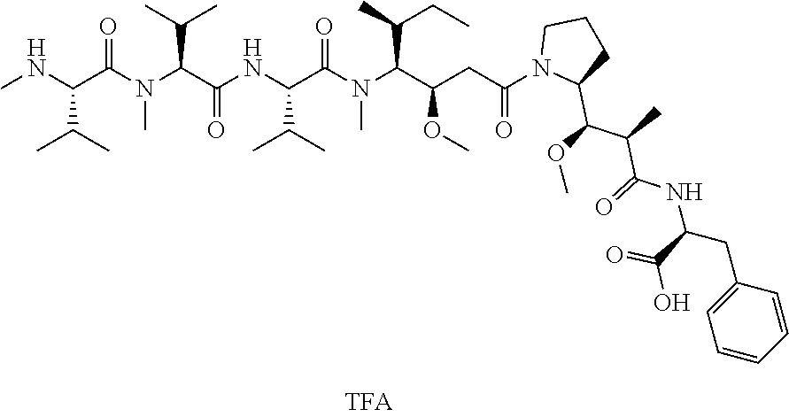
CNC(C(N(C(C(NC(C(N(C(C(CC(N1C(C(OC)C(C)C(=O)NC(C(=O)O)CC2=CC=CC=C2)CCC1)=O)OC)C(CC)C)C)=O)C(C)C)=O)C(C)C)C)=O)C(C)C
